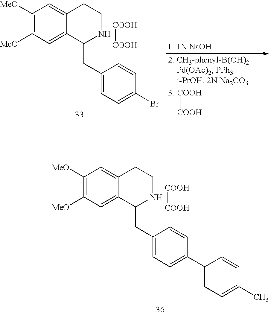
C1([MeO])=C([MeO])C=C2C(=C1)CCNC2CC1=CC=C(C2=CC=C(C)C=C2)C=C1.[COOH][COOH].C1([MeO])=C([MeO])C=C2C(=C1)CCNC2CC1=CC=C(Br)C=C1.[COOH][COOH].[COOH][COOH]
